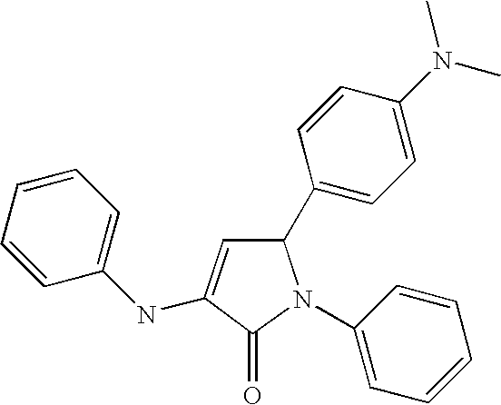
C1=CC(NC2=CC(C3=CC=C(N(C)C)C=C3)N(C3=CC=CC=C3)C2=O)=CC=C1
